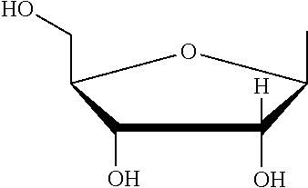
C1(O)C(CO)OC(C)C1([H])O
